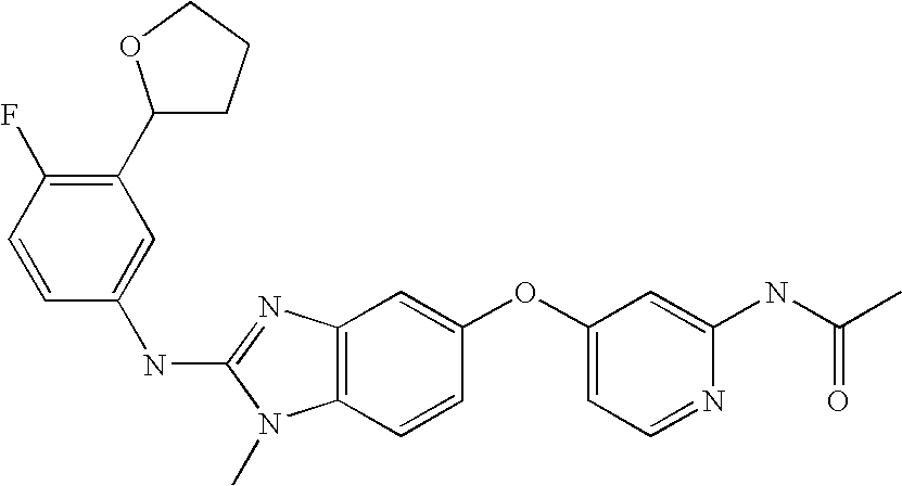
C1(C2CCCO2)=C(F)C=CC(NC2=NC3=C(N2C)C=CC(OC2=CC=NC(NC(C)=O)=C2)=C3)=C1
